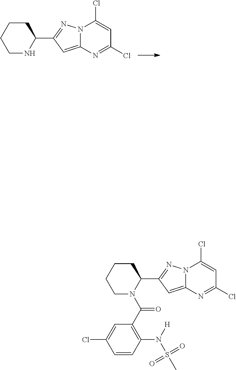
C1NC(C2=NN3C(=C2)N=C(Cl)C=C3Cl)CCC1.C1N(C(C2=C(N(S(C)(=O)=O)[H])C=CC(Cl)=C2)=O)C(C2=NN3C(=C2)N=C(Cl)C=C3Cl)CCC1
